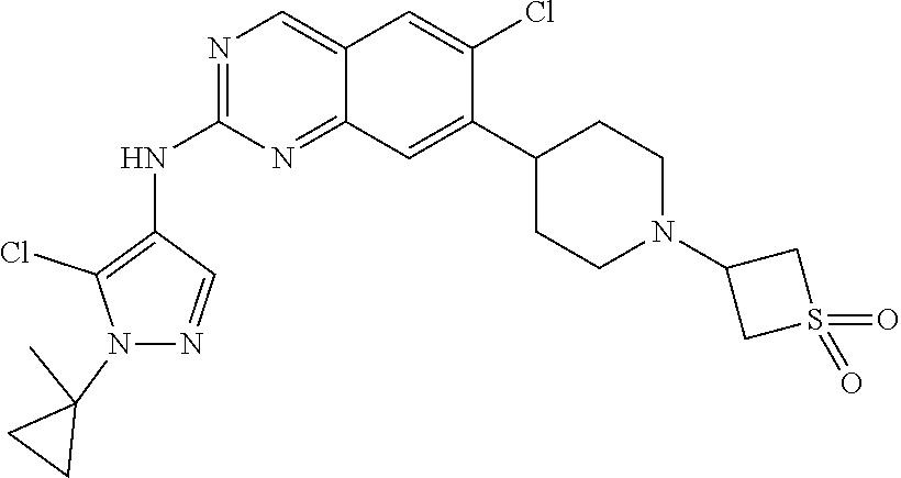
C12=CN=C(NC3=C(Cl)N(C4(C)CC4)N=C3)N=C1C=C(C1CCN(C3CS(=O)(=O)C3)CC1)C(Cl)=C2
